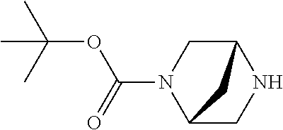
C12CN(C(=O)OC(C)(C)C)C(CN1)C2
